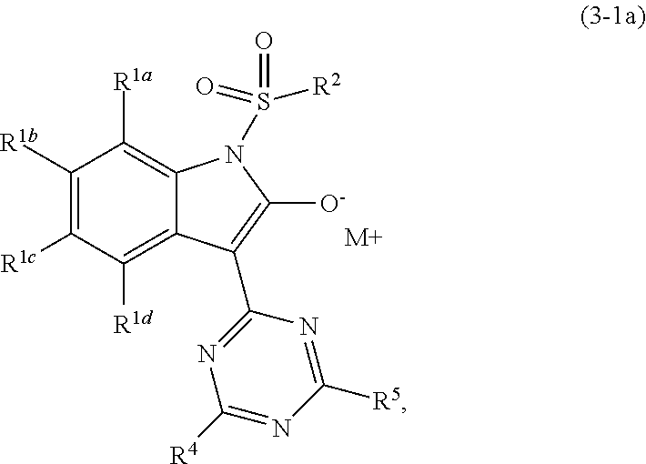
C1([R1b])=C([R1c])C([R1d])=C2C(=C1[R1a])N(S(=O)(=O)[R2])C([O-])=C2C1=NC([R4])=NC([R5])=N1.[M+]
